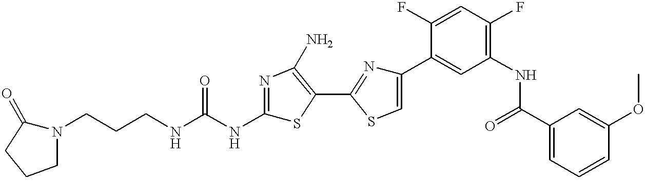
C(CCNC(NC1=NC(N)=C(C2=NC(C3=CC(NC(C4=CC=CC(OC)=C4)=O)=C(F)C=C3F)=CS2)S1)=O)N1C(=O)CCC1
